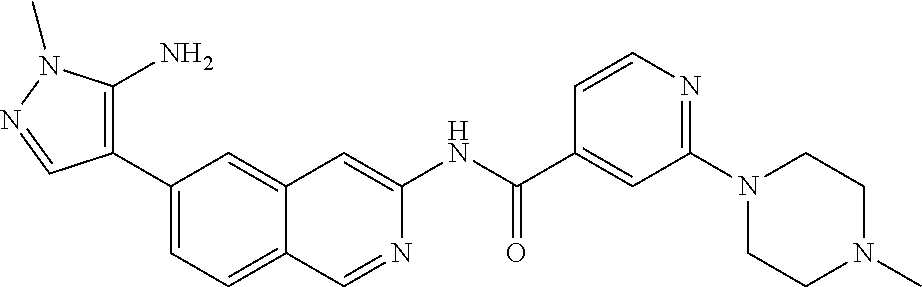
C1(C(=O)NC2=CC3=CC(C4=C(N)N(C)N=C4)=CC=C3C=N2)=CC(N2CCN(C)CC2)=NC=C1
